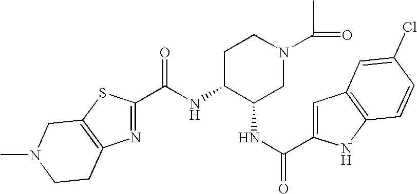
C(C1=NC2=C(S1)CN(C)CC2)(=O)NC1C(NC(C2=CC3=C(N2)C=CC(Cl)=C3)=O)CN(C(=O)C)CC1
